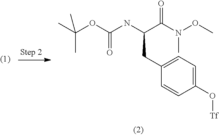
O([Tf])C1=CC=C(CC(NC(OC(C)(C)C)=O)C(N(OC)C)=O)C=C1
